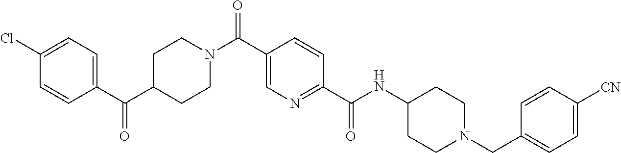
C1(C(C2=CC=C(Cl)C=C2)=O)CCN(C(C2=CN=C(C(NC3CCN(CC4=CC=C([CN])C=C4)CC3)=O)C=C2)=O)CC1
